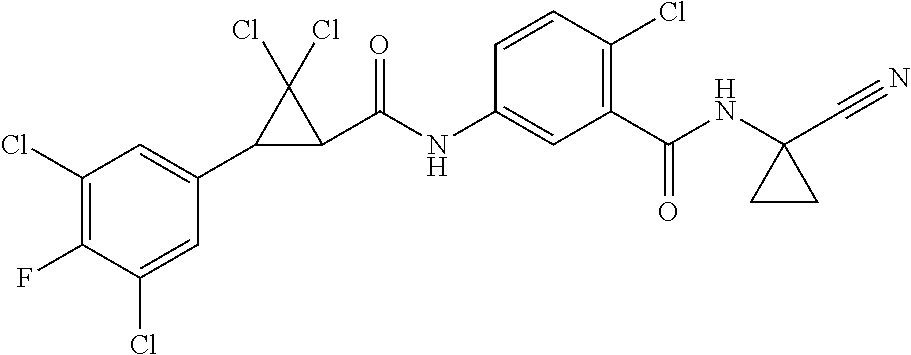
C1(Cl)=C(F)C(Cl)=CC(C2C(C(NC3=CC(C(NC4(C#N)CC4)=O)=C(Cl)C=C3)=O)C2(Cl)Cl)=C1
